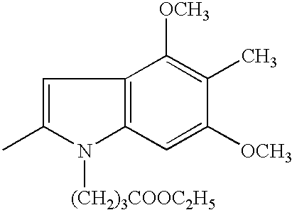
C1=C(C)N([(CH2)3COOC2H5])C2=C1C([OCH3])=C(C)C([OCH3])=C2
